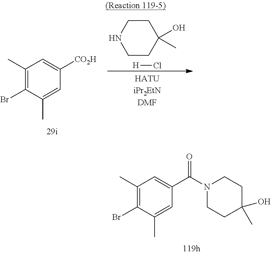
C1(C)=C(Br)C(C)=CC(C(N2CCC(O)(C)CC2)=O)=C1.C1(C)=C(Br)C(C)=CC([CO2H])=C1.C1CNCCC1(O)C.[H]Cl
